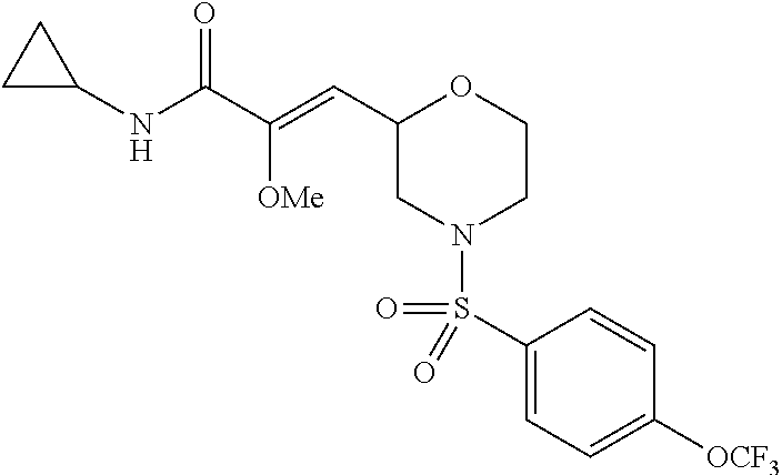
C1(C=C([OMe])C(NC2CC2)=O)CN(S(=O)(C2=CC=C([OCF3])C=C2)=O)CCO1
